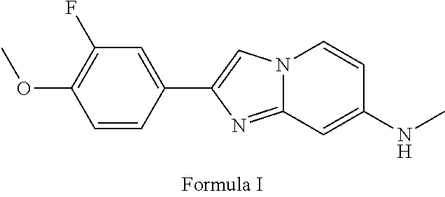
N12C(=NC(C3=CC(F)=C(OC)C=C3)=C1)C=C(NC)C=C2
